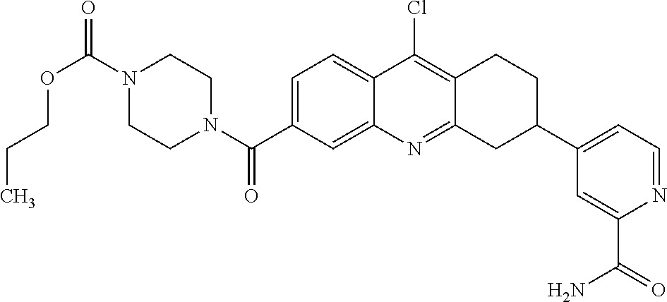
N1(C(OCCC)=O)CCN(C(=O)C2=CC=C3C(=C2)N=C2C(=C3Cl)CCC(C3=CC=NC(C(=O)N)=C3)C2)CC1
